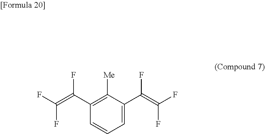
C1(C(=C(F)F)F)=C([Me])C(C(=C(F)F)F)=CC=C1
